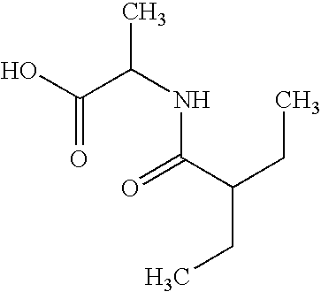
OC(C(NC(=O)C(CC)CC)C)=O
